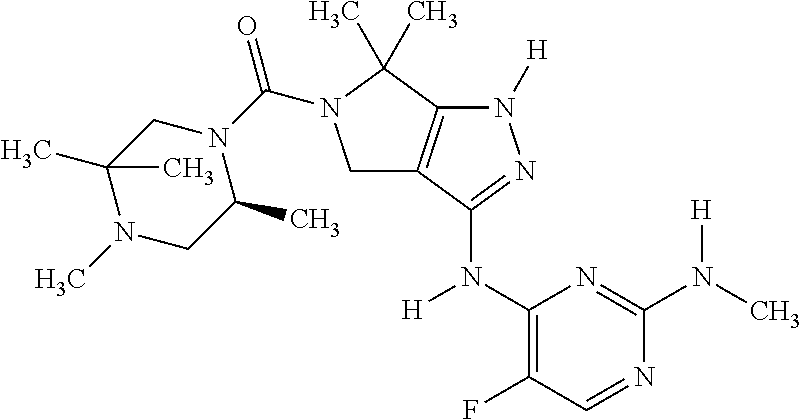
C1(N([H])C2=NN([H])C3=C2CN(C(N2CC(C)(C)N(C)CC2C)=O)C3(C)C)=C(F)C=NC(N(C)[H])=N1
